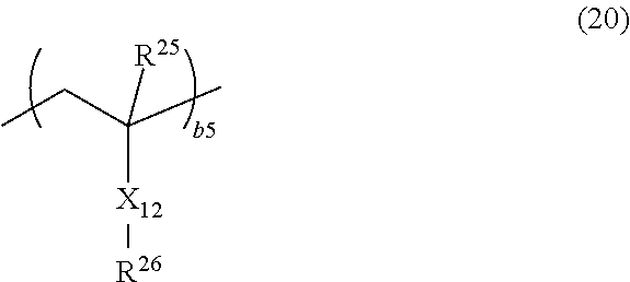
CCC(C)([R25])[X12][R26]
